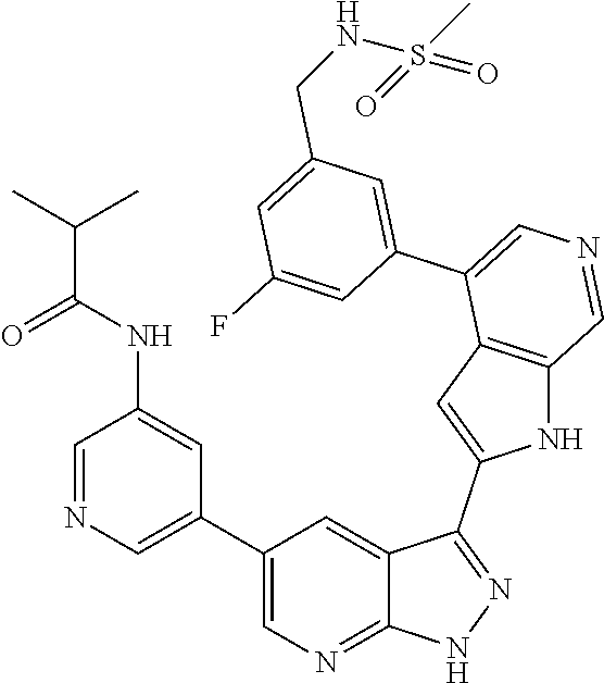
C1(C2=CN=CC(NC(=O)C(C)C)=C2)=CN=C2C(=C1)C(C1=CC3=C(N1)C=NC=C3C1=CC(CNS(C)(=O)=O)=CC(F)=C1)=NN2
